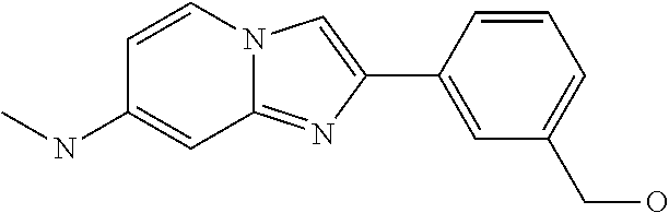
C1(C2=CN3C(=N2)C=C(NC)C=C3)=CC(CO)=CC=C1
